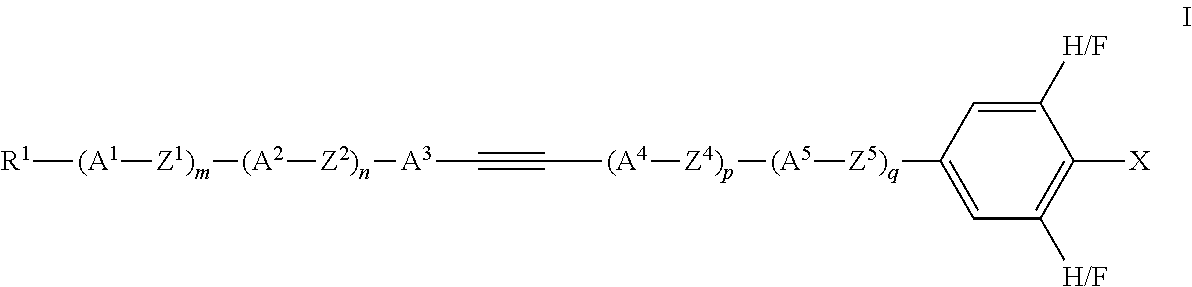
[R1][(A1][Z1)m][(A2][Z2)n][A3]C#C[(A4][Z4)p][(A5][Z5)q]C1=CC([H/F])=C([X])C([H/F])=C1
